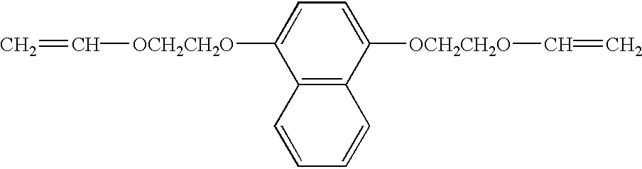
C=C[OCH2CH2O]C1=CC=C([OCH2CH2O]C=C)C2=C1C=CC=C2
